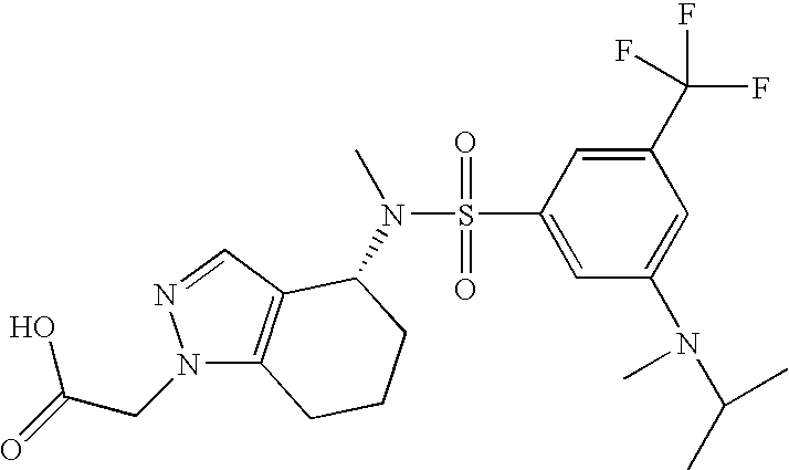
N1(CC(O)=O)C2=C(C=N1)C(N(S(=O)(=O)C1=CC(N(C(C)C)C)=CC(C(F)(F)F)=C1)C)CCC2
